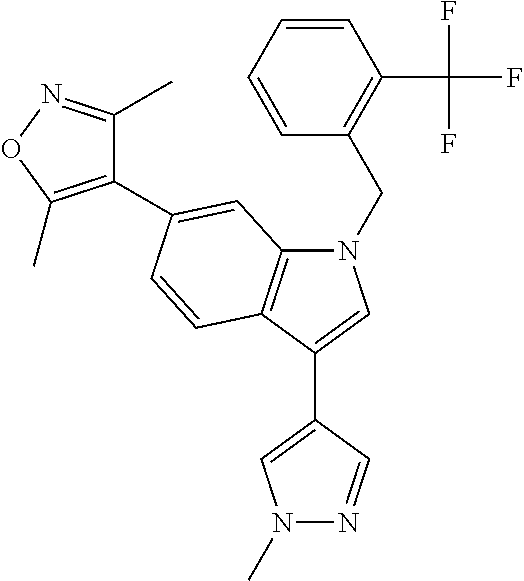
C1(C2=CC3=C(C(C4=CN(C)N=C4)=CN3CC3=C(C(F)(F)F)C=CC=C3)C=C2)=C(C)ON=C1C
